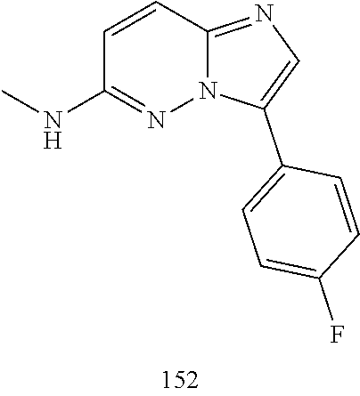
C12=NC=C(C3=CC=C(F)C=C3)N1N=C(NC)C=C2
